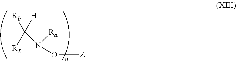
O([Z])N([Ra])C([H])([RL])[Rb]
